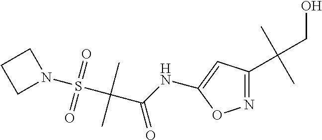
N1=C(C(CO)(C)C)C=C(NC(C(S(N2CCC2)(=O)=O)(C)C)=O)O1
